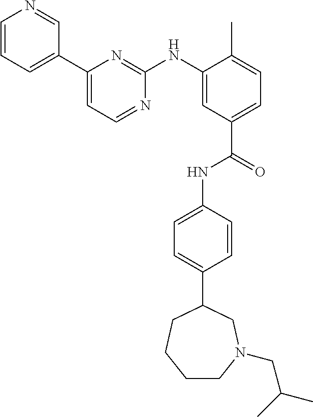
C1=CC=C(C2=CC=NC(NC3=CC(C(=O)NC4=CC=C(C5CN(CC(C)C)CCCC5)C=C4)=CC=C3C)=N2)C=N1
